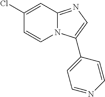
C1(Cl)=CC2=NC=C(C3=CC=NC=C3)N2C=C1
